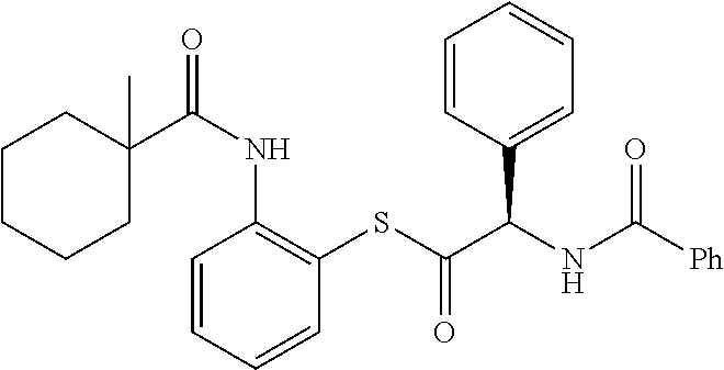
C1C(C(NC2=C(SC(=O)C(NC([Ph])=O)C3=CC=CC=C3)C=CC=C2)=O)(C)CCCC1
